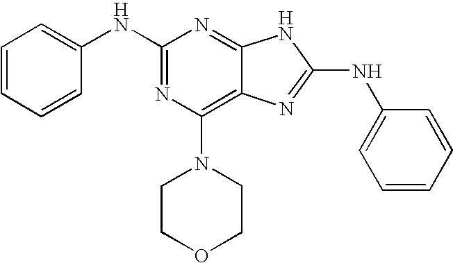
N(C1=NC(N2CCOCC2)=C2C(=N1)NC(NC1=CC=CC=C1)=N2)C1=CC=CC=C1
